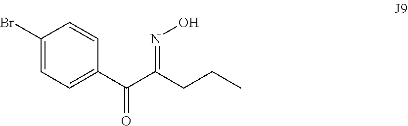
BrC1=CC=C(C(C(CCC)=NO)=O)C=C1
